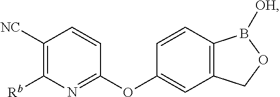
C1([NC])=C([Rb])N=C(OC2=CC3=C(C=C2)B([OH])OC3)C=C1
